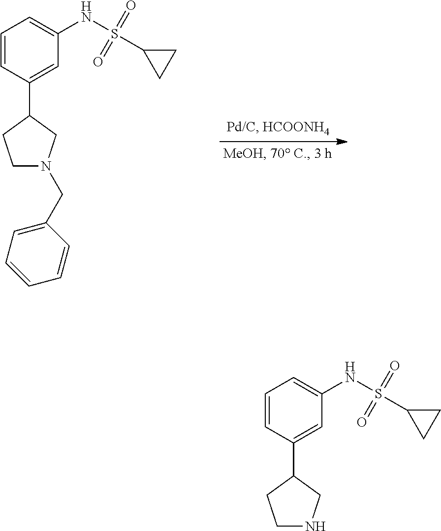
C1=CC(C2CCN(CC3=CC=CC=C3)C2)=CC(NS(C2CC2)(=O)=O)=C1.C1=CC(C2CCNC2)=CC(NS(C2CC2)(=O)=O)=C1
